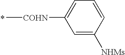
[COHN](C)C1=CC=CC([NHMs])=C1
